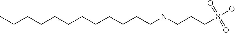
N(CCCS(O)(=O)=O)CCCCCCCCCCCC
